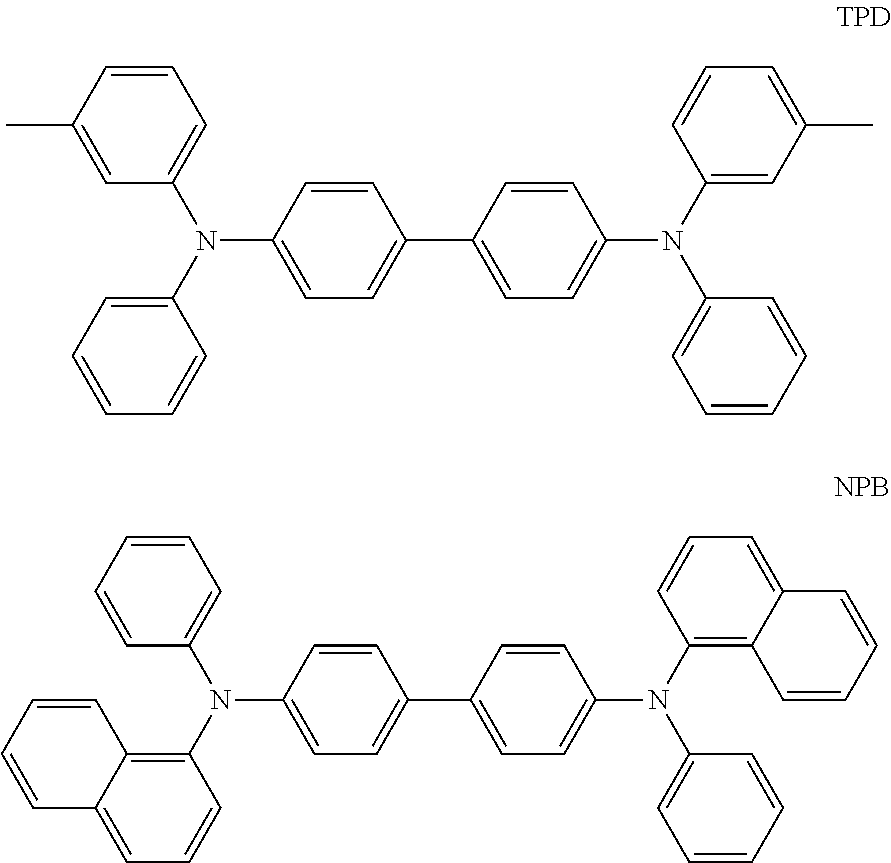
C1=CC(C)=CC(N(C2=CC=CC=C2)C2=CC=C(C3=CC=C(N(C4=CC(C)=CC=C4)C4=CC=CC=C4)C=C3)C=C2)=C1.C1=CC=CC(N(C2=C3C(=CC=C2)C=CC=C3)C2=CC=C(C3=CC=C(N(C4=C5C(=CC=C4)C=CC=C5)C4=CC=CC=C4)C=C3)C=C2)=C1
